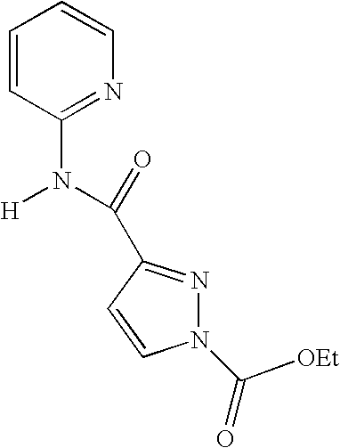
C1=CC(N([H])C(C2=NN(C([OEt])=O)C=C2)=O)=NC=C1
